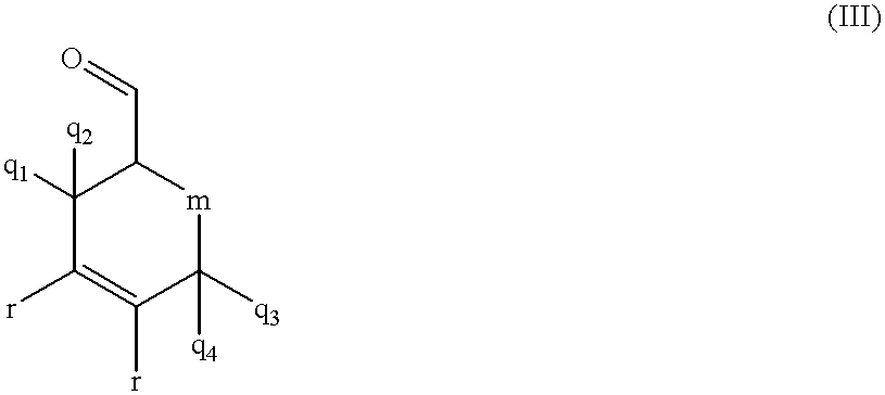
C1([q2])([q1])C([r])=C([r])C([q3])([q4])[m]C1C=O
